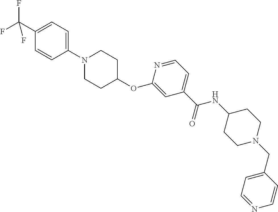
C1(C(F)(F)F)=CC=C(N2CCC(OC3=CC(C(NC4CCN(CC5=CC=NC=C5)CC4)=O)=CC=N3)CC2)C=C1
